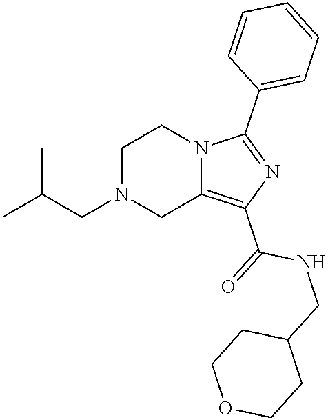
C1N(CC(C)C)CC2=C(C(=O)NCC3CCOCC3)N=C(C3=CC=CC=C3)N2C1
